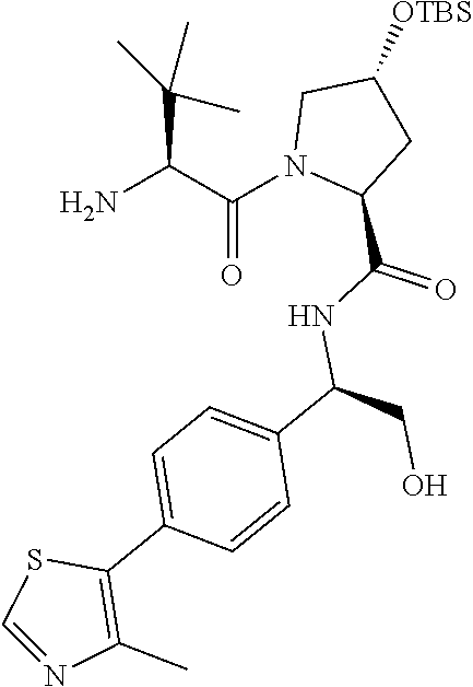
NC(C(N1C(C(NC(C2=CC=C(C3=C(C)N=CS3)C=C2)CO)=O)CC([OTBS])C1)=O)C(C)(C)C
